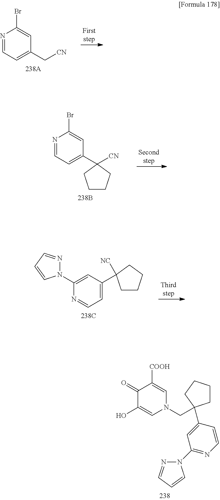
C1(=O)C(O)=CN(CC2(C3=CC(N4N=CC=C4)=NC=C3)CCCC2)C=C1[COOH].N1=CC=C(C[CN])C=C1Br.N1=CC=C(C2([CN])CCCC2)C=C1Br.C1=C(C2([NC])CCCC2)C=C(N2N=CC=C2)N=C1
